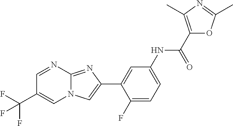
C1=NC2=NC(C3=CC(NC(C4=C(C)N=C(C)O4)=O)=CC=C3F)=CN2C=C1C(F)(F)F
